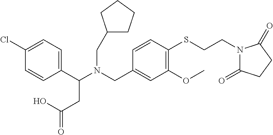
C1(C(N(CC2=CC(OC)=C(SCCN3C(=O)CCC3=O)C=C2)CC2CCCC2)CC(O)=O)=CC=C(Cl)C=C1
